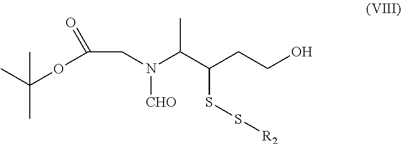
CC(OC(=O)CN([CHO])C(C(SS[R2])CCO)C)(C)C
